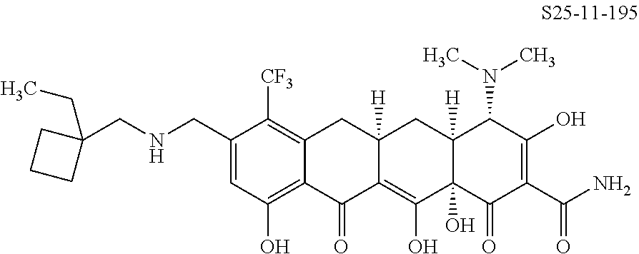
C1(CNCC2(CC)CCC2)=CC(O)=C2C(=C1[CF3])CC1([H])C(=C(O)C3(O)C([H])(C1)C(N(C)C)C(O)=C(C(N)=O)C3=O)C2=O
